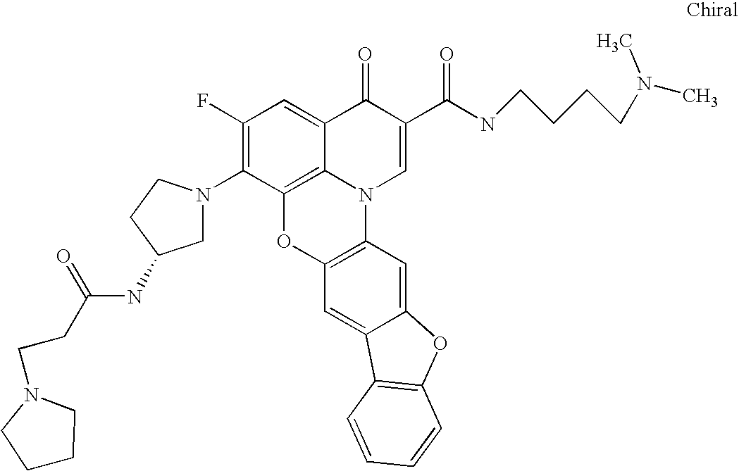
C1(F)=C(N2CC(NC(CCN3CCCC3)=O)CC2)C2=C3C(=C1)C(=O)C(C(NCCCCN(C)C)=O)=CN3C1=C(O2)C=C2C(=C1)OC1=C2C=CC=C1
